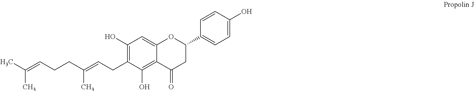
C1(O)=C(CC=C(C)CCC=C(C)C)C(O)=C2C(=C1)OC(C1=CC=C(O)C=C1)CC2=O
